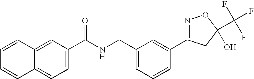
C1(C(NCC2=CC=CC(C3=NOC(C(F)(F)F)(O)C3)=C2)=O)=CC=C2C(=C1)C=CC=C2
